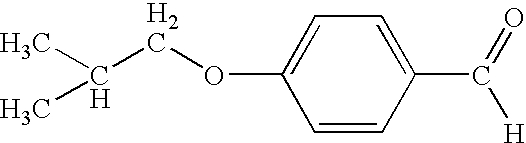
C1=CC(C(=O)[H])=CC=C1OCC(C)C
